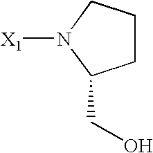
[X1]N1C(CO)CCC1
